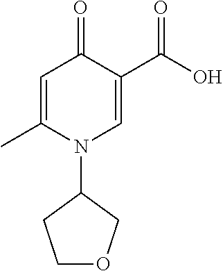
C1=C(C)N(C2CCOC2)C=C(C(O)=O)C1=O
